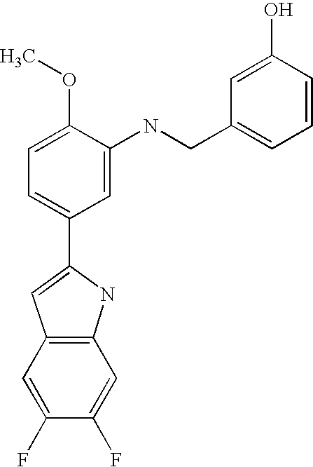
C1=C(C2=CC3=C(N2)C=C(F)C(F)=C3)C=C(NCC2=CC=CC(O)=C2)C(OC)=C1
